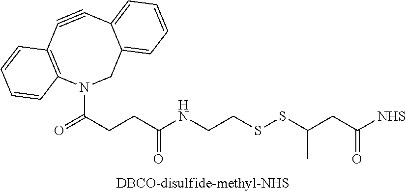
N1(C(CCC(NCCSSC(CC([NHS])=O)C)=O)=O)CC2=CC=CC=C2C#CC2=C1C=CC=C2
